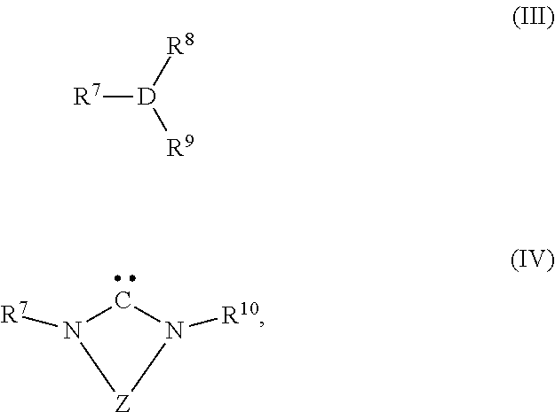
[R7][D]([R9])[R8].[R7]N1CN([R10])[Z]1
